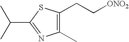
C1(C)=C(CC[ONO2])SC(C(C)C)=N1
